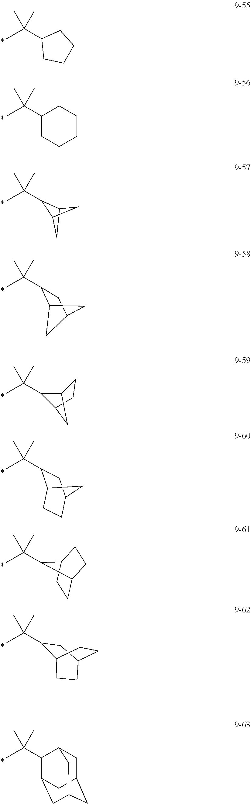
C(C1CCCC1)(C)(C)C.C(C1CCCCC1)(C)(C)C.C(C)(C1C2CC1C2)(C)C.CC(C1C2CC(C1)C2)(C)C.CC(C1C2CC1CC2)(C)C.CC(C1C2CCC(C1)C2)(C)C.CC(C1C2CCC1CC2)(C)C.CC(C1CC2CCC1CC2)(C)C.CC(C)(C1C2CC3CC(C2)CC1C3)C
